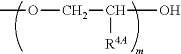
COCC(O)[R4A]
